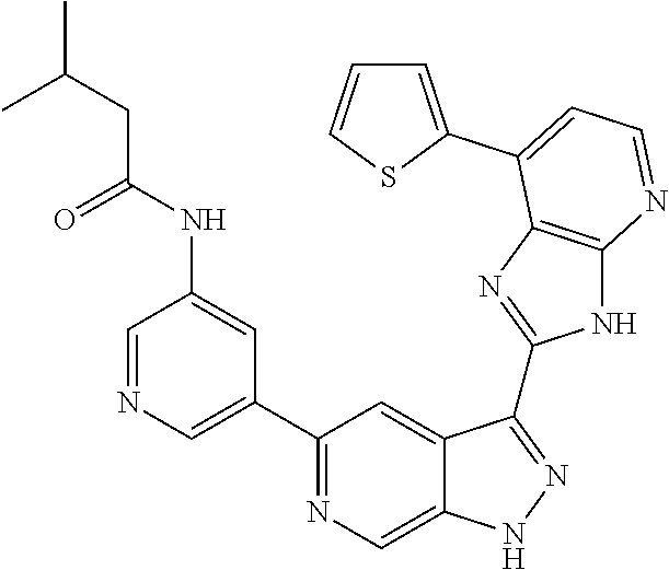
C1=NC=C(C2=NC=C3C(=C2)C(C2=NC4=C(N2)N=CC=C4C2=CC=CS2)=NN3)C=C1NC(CC(C)C)=O
